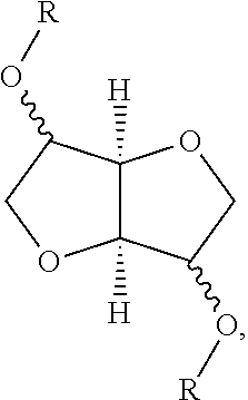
C12([H])C([H])(C(O[R])CO1)OCC2O[R]
